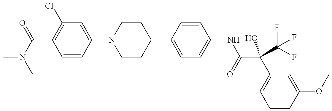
CN(C(=O)C1=C(Cl)C=C(N2CCC(C3=CC=C(NC(C(C4=CC=CC(OC)=C4)(O)C(F)(F)F)=O)C=C3)CC2)C=C1)C
